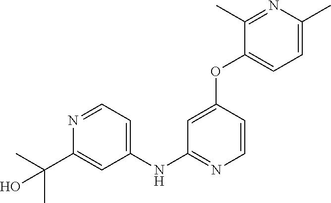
C1(NC2=NC=CC(OC3=CC=C(C)N=C3C)=C2)=CC=NC(C(C)(C)O)=C1
